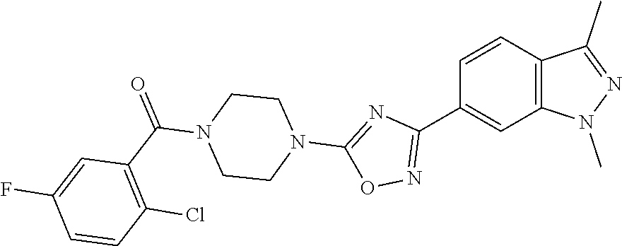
C1=CC(C2=NOC(N3CCN(C(C4=C(Cl)C=CC(F)=C4)=O)CC3)=N2)=CC2=C1C(C)=NN2C
